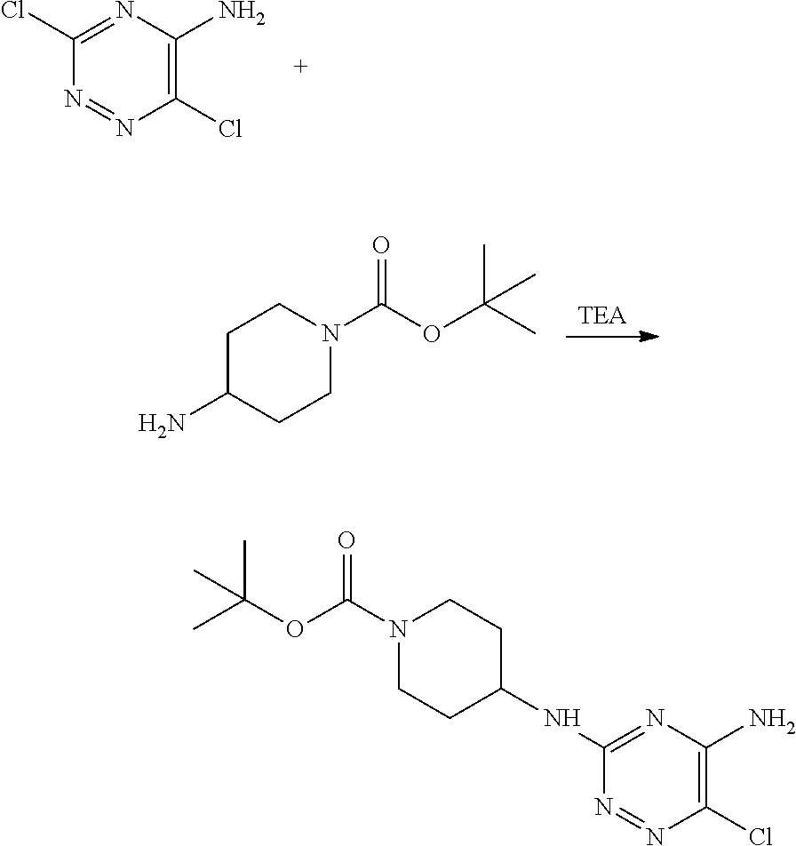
N1=NC(Cl)=C(N)N=C1Cl.[TEA].C1C(N)CCN(C(OC(C)(C)C)=O)C1.C1C(NC2=NC(N)=C(Cl)N=N2)CCN(C(OC(C)(C)C)=O)C1
